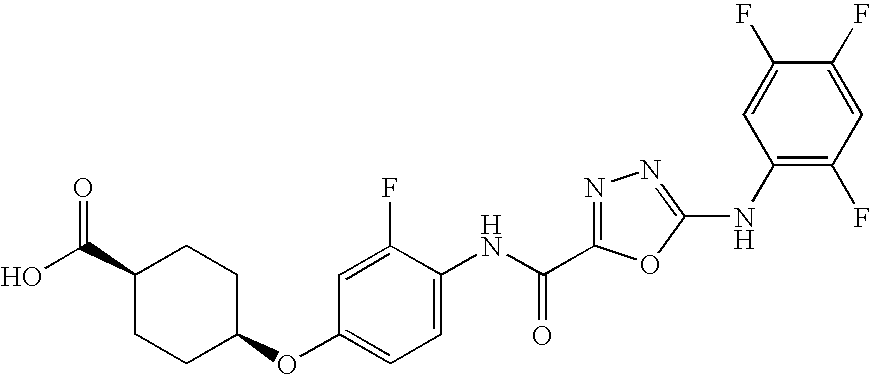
C1(C(O)=O)CCC(OC2=CC=C(NC(=O)C3=NN=C(NC4=C(F)C=C(F)C(F)=C4)O3)C(F)=C2)CC1
